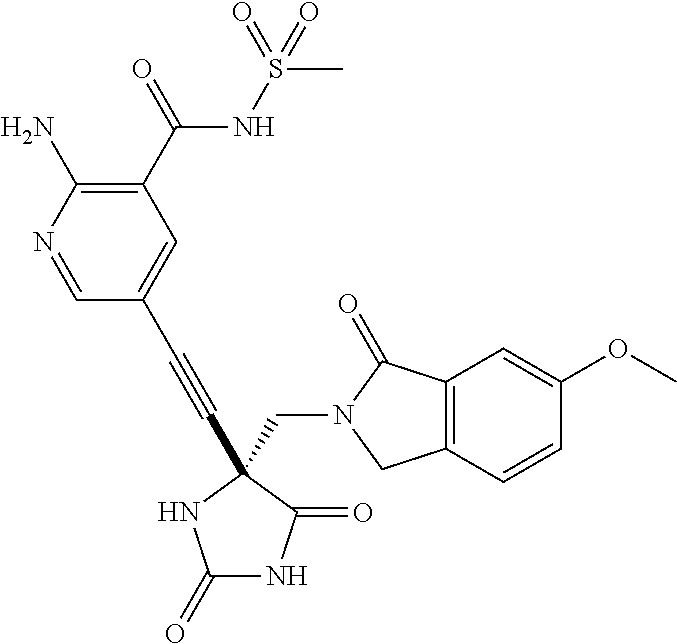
C(N1C(=O)C2=C(C1)C=CC(OC)=C2)C1(C#CC2=CC(C(=O)NS(C)(=O)=O)=C(N)N=C2)C(=O)NC(=O)N1
